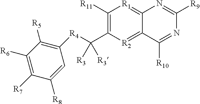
C1([R6])=C([R7])C([R8])=CC([R4]C(C2=C([R11])[R1]=C3C(=[R2]2)C([R10])=NC([R9])=N3)([R3])[R3])=C1[R5]
